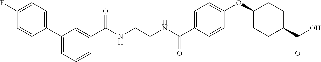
C(NCCNC(C1=CC=C(OC2CCC(C(O)=O)CC2)C=C1)=O)(=O)C1=CC(C2=CC=C(F)C=C2)=CC=C1
